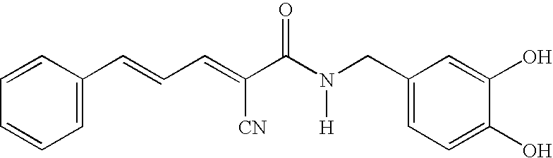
C1=CC(C=CC=C(C(N(CC2=CC=C(O)C(O)=C2)[H])=O)[CN])=CC=C1
